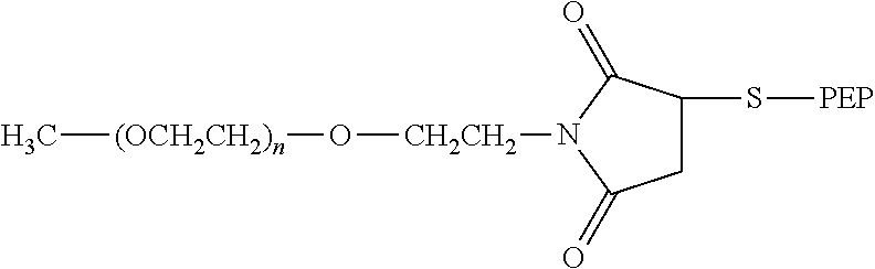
C[(OCH2CH2)n]O[CH2CH2]N1C(=O)C(S[PEP])CC1=O
